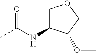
CC(NC1COCC1OC)=O
